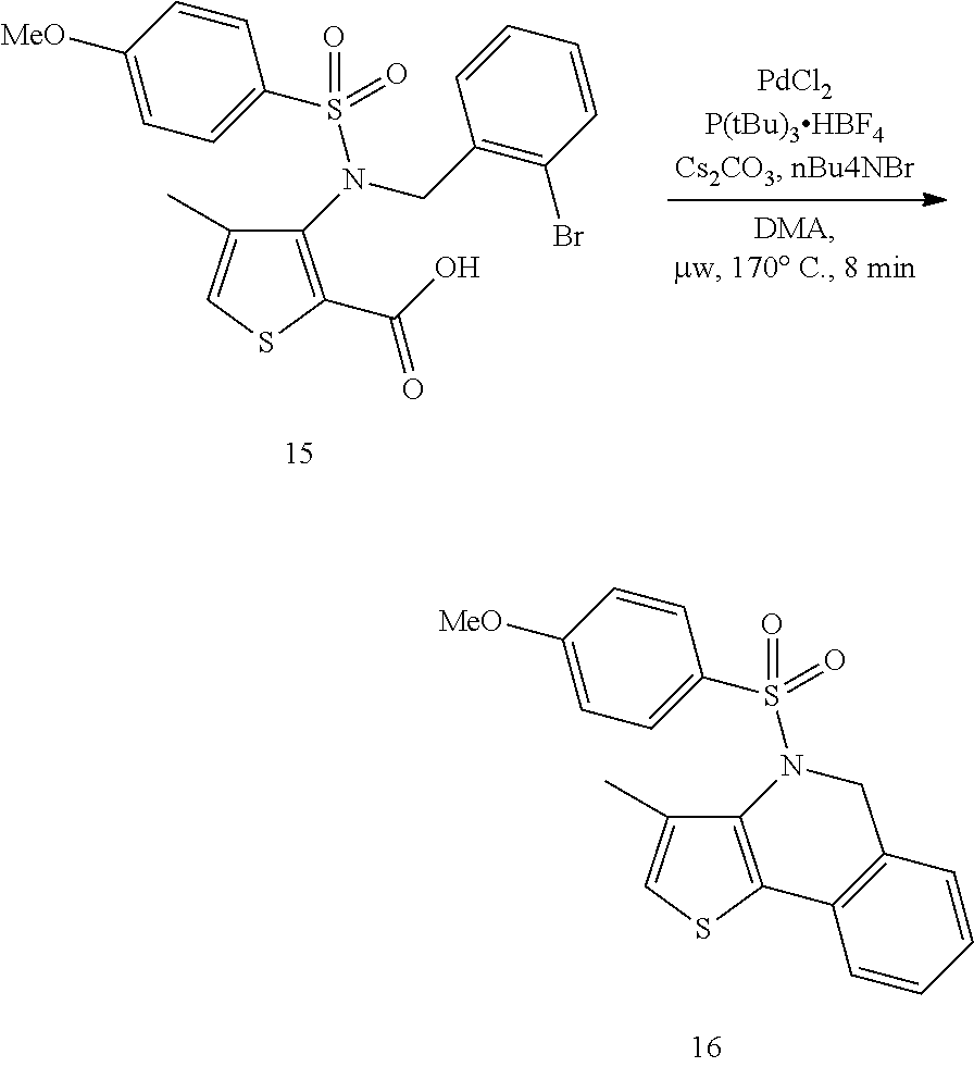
C1(N(S(=O)(=O)C2=CC=C([MeO])C=C2)CC2=C(Br)C=CC=C2)=C(C(O)=O)SC=C1C.C12=C(SC=C1C)C1=C(CN2S(=O)(=O)C2=CC=C([MeO])C=C2)C=CC=C1
